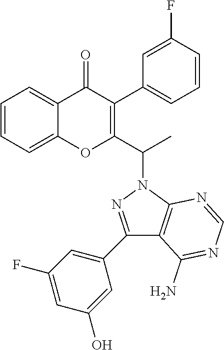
C1=CC=C2C(=C1)OC(C(N1N=C(C3=CC(F)=CC(O)=C3)C3=C1N=CN=C3N)C)=C(C1=CC=CC(F)=C1)C2=O
